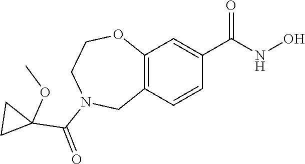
C12=C(OCCN(C(=O)C3(OC)CC3)C1)C=C(C(NO)=O)C=C2
